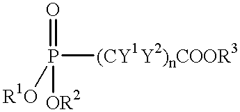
P([(CY1Y2)nCOOR3])([R1O])(=O)[OR2]
